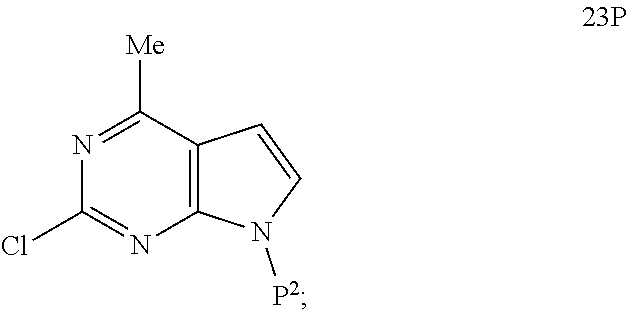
N1=C([Me])C2=C(N=C1Cl)N([P2])C=C2
